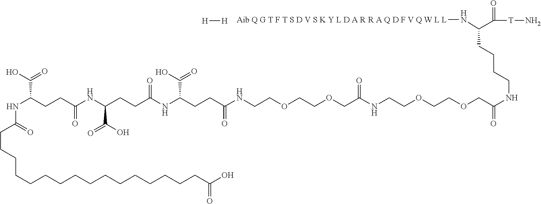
C(CCCCCCCCCCCCC(O)=O)CCCC(=O)NC(CCC(NC(CCC(NC(CCC(NCCOCCOCC(NCCOCCOCC(=O)NCCCCC([H N][Aib Q G T F T S D V S K Y L D A R R A Q D F V Q W L L])C([T]N)=O)=O)=O)C(O)=O)=O)C(O)=O)=O)C(O)=O.[H][H]
